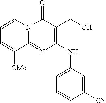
C1=C([OMe])C2=NC(NC3=CC=CC([CN])=C3)=C(CO)C(=O)N2C=C1
